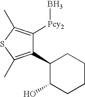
C1(C2=C(C)SC(C)=C2[Pcy2]B)C(O)CCCC1
